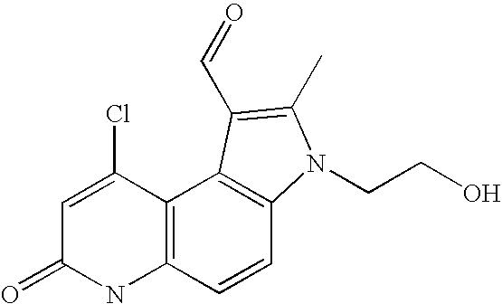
C1=C(Cl)C2=C(NC1=O)C=CC1=C2C(C=O)=C(C)N1CCO
